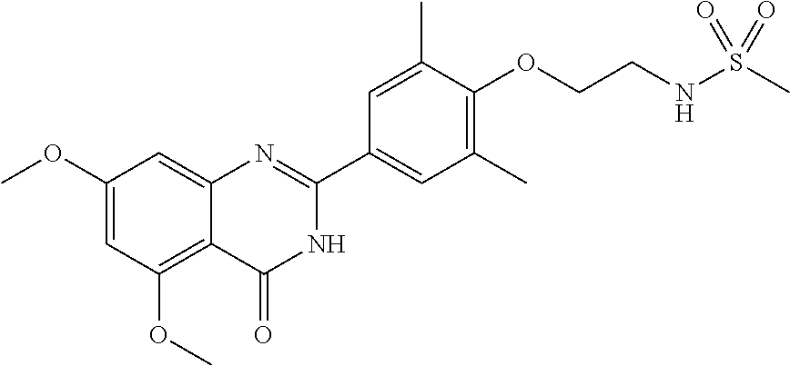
C1(OC)=CC(OC)=C2C(=C1)N=C(C1=CC(C)=C(OCCNS(C)(=O)=O)C(C)=C1)NC2=O
